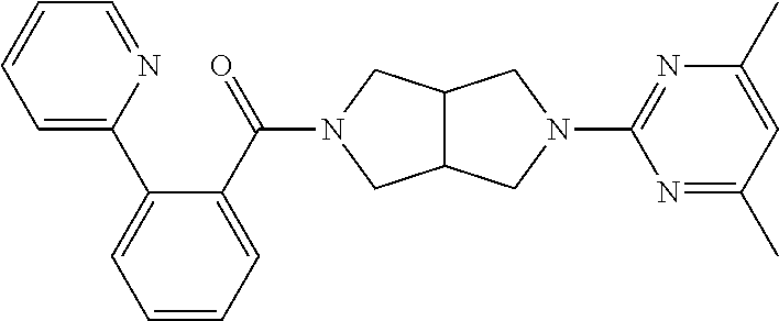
C12C(CN(C3=NC(C)=CC(C)=N3)C1)CN(C(C1=CC=CC=C1C1=CC=CC=N1)=O)C2
